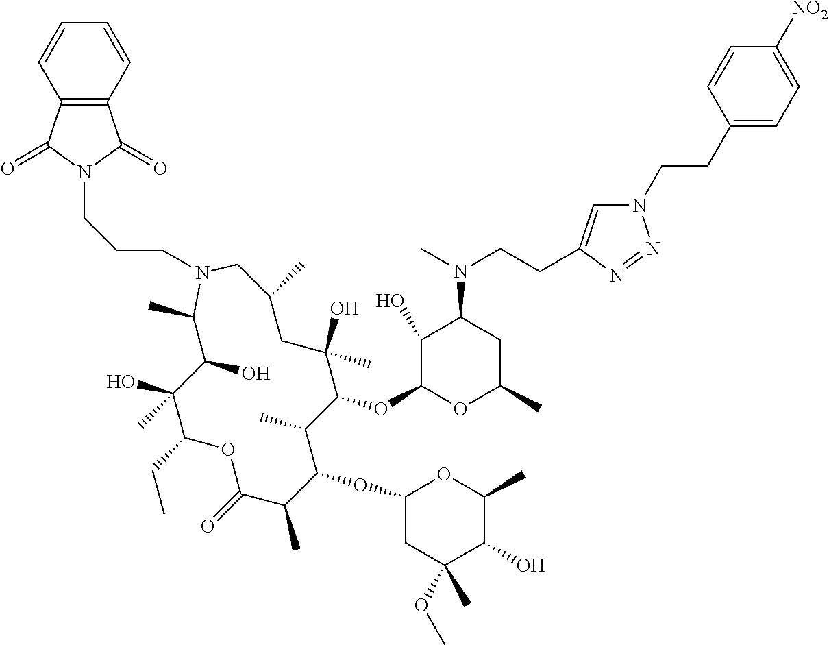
C1(O)C(OC2C(C)C(OC3CC(OC)(C)C(O)C(C)O3)C(C)C(=O)OC(CC)C(O)(C)C(O)C(C)N(CCCN3C(=O)C4=C(C3=O)C=CC=C4)CC(C)CC2(O)C)OC(C)CC1N(C)CCC1=CN(CCC2=CC=C([NO2])C=C2)N=N1
